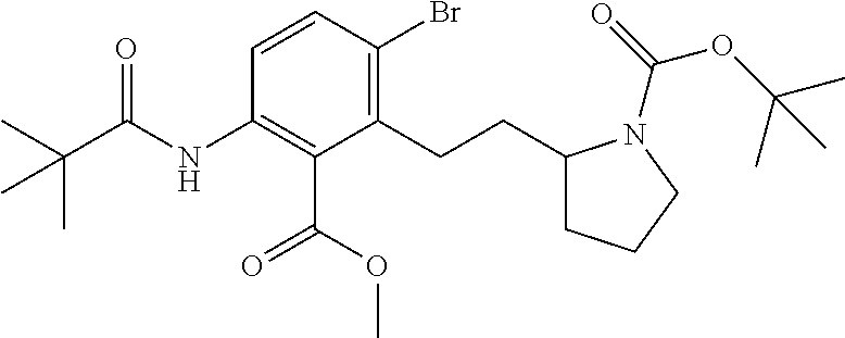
C1(CCC2CCCN2C(=O)OC(C)(C)C)=C(Br)C=CC(NC(C(C)(C)C)=O)=C1C(OC)=O
